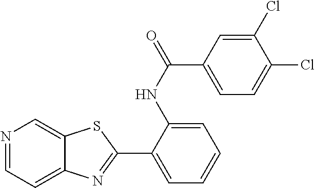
C1(C2=NC3=CC=NC=C3S2)=CC=CC=C1NC(C1=CC=C(Cl)C(Cl)=C1)=O
